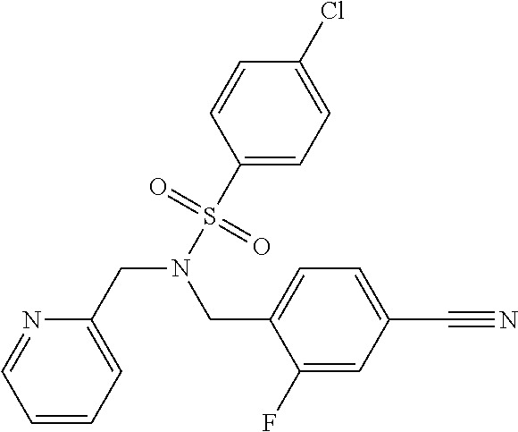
C1=CC=C(CN(S(=O)(=O)C2=CC=C(Cl)C=C2)CC2=CC=C(C#N)C=C2F)N=C1
